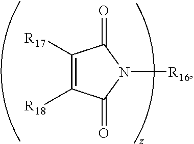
C1([R17])=C([R18])C(=O)N([R16])C1=O
